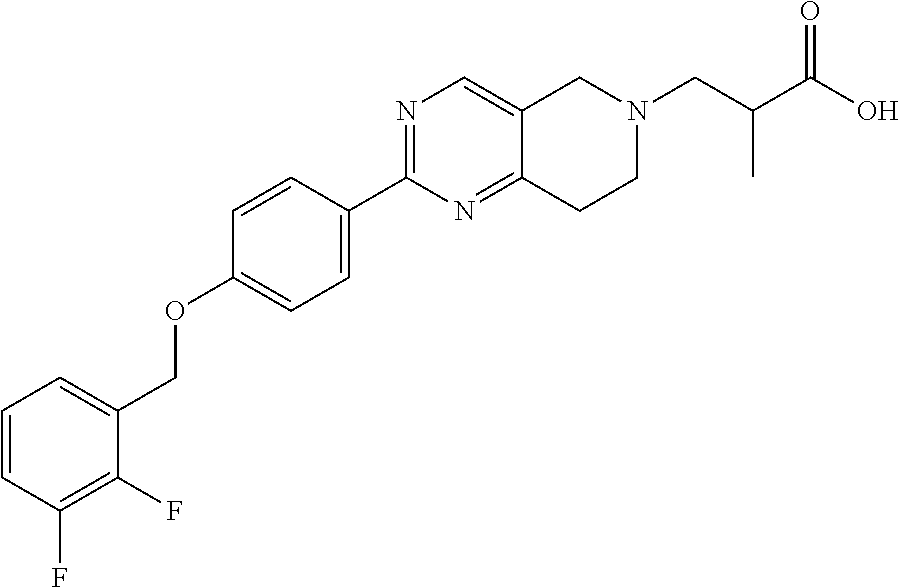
C1=CC(F)=C(F)C(COC2=CC=C(C3=NC=C4C(=N3)CCN(CC(C(O)=O)C)C4)C=C2)=C1
